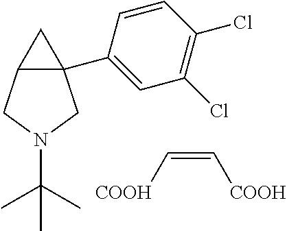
C12(C3=CC(Cl)=C(Cl)C=C3)C(CN(C(C)(C)C)C1)C2.C(=C[COOH])[COOH]
